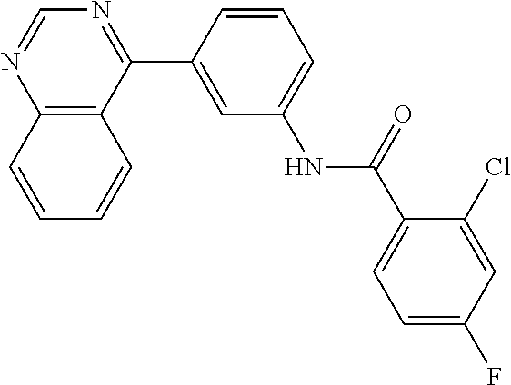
C12=C(C(C3=CC(NC(C4=CC=C(F)C=C4Cl)=O)=CC=C3)=NC=N1)C=CC=C2
